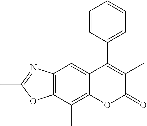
C12=C(C(C)=C3C(=C1)C(C1=CC=CC=C1)=C(C)C(=O)O3)OC(C)=N2
